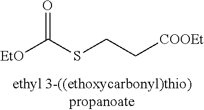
[EtO]C(SCC[COOEt])=O
